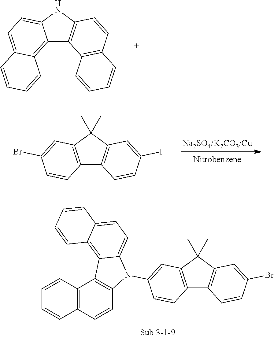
C12=C(C(C)(C)C3=C1C=CC(I)=C3)C=C(Br)C=C2.C12=C3C(=CC=C1NC1=C2C2=C(C=C1)C=CC=C2)C=CC=C3.C12=C(C(C)(C)C3=C1C=CC(Br)=C3)C=C(N1C3=C(C4=C(C=C3)C=CC=C4)C3=C4C(=CC=C13)C=CC=C4)C=C2
